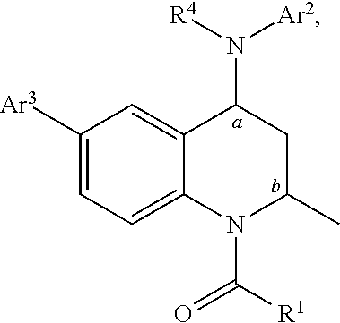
[Ar3]C1=CC=C2C(=C1)C(N([R4])[Ar2])CC(C)N2C([R1])=O
